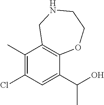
C1(C)=C(Cl)C=C(C(C)O)C2=C1CNCCO2
